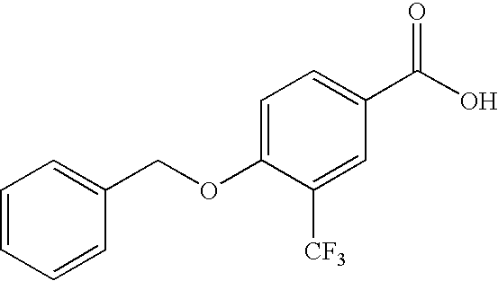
C1=CC=CC(COC2=CC=C(C(O)=O)C=C2[CF3])=C1
